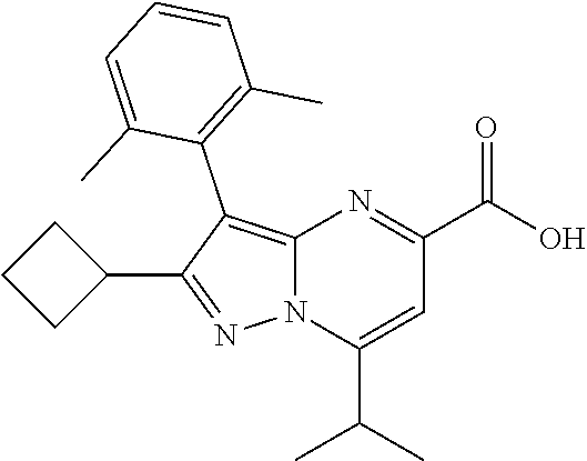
C12=C(C3=C(C)C=CC=C3C)C(C3CCC3)=NN1C(C(C)C)=CC(C(O)=O)=N2
